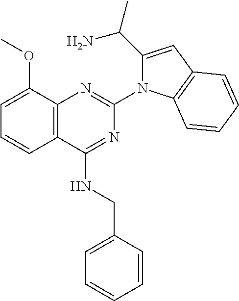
C12=C(C(NCC3=CC=CC=C3)=NC(N3C(C(N)C)=CC4=C3C=CC=C4)=N1)C=CC=C2OC
